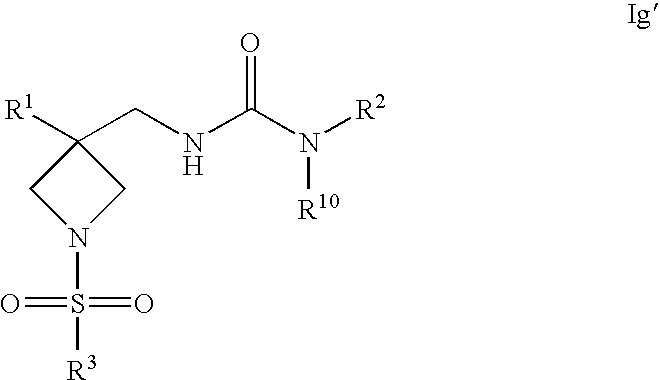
[R1]C1(CNC(N([R2])[R10])=O)CN(S(=O)(=O)[R3])C1
